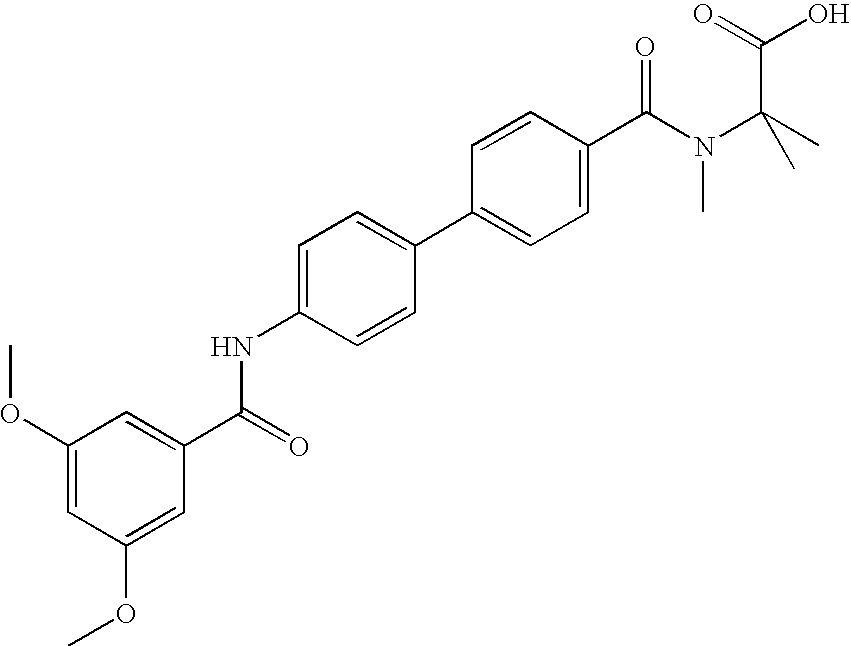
C1=C(NC(C2=CC(OC)=CC(OC)=C2)=O)C=CC(C2=CC=C(C(N(C(C)(C)C(=O)O)C)=O)C=C2)=C1
